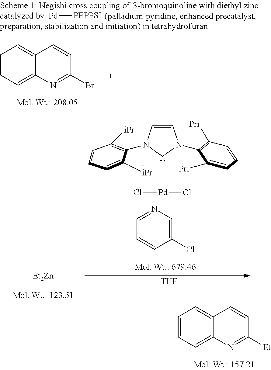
C1=CC=C2C(=C1)C=CC([Et])=N2.C1=CC=C2C(=C1)C=CC(Br)=N2.[Pd][PEPPSI].[THF].[Et2Zn].Cl[Pd]Cl.C1=CC(Cl)=CN=C1.C1=CN(C2=C([iPr])C=CC=C2[iPr])CN1C1=C([Pri])C=CC=C1[Pri]
